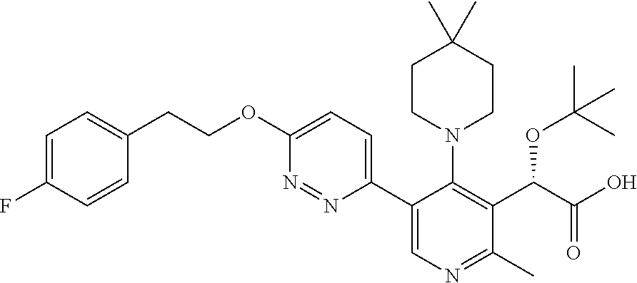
C1=C(F)C=CC(CCOC2=CC=C(C3=CN=C(C)C(C(C(O)=O)OC(C)(C)C)=C3N3CCC(C)(C)CC3)N=N2)=C1
